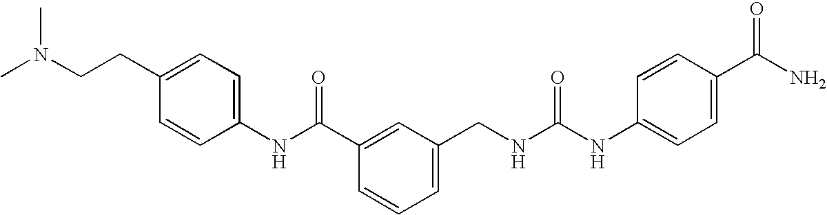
C1(NC(C2=CC(CNC(NC3=CC=C(C(N)=O)C=C3)=O)=CC=C2)=O)=CC=C(CCN(C)C)C=C1
